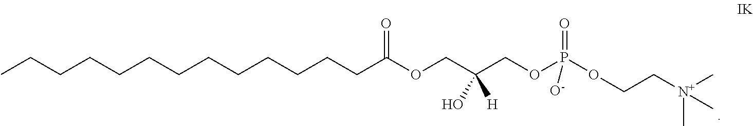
CCCCCCCCCCCCCC(OCC(COP(OCC[N+](C)(C)C)(=O)[O-])(O)[H])=O
